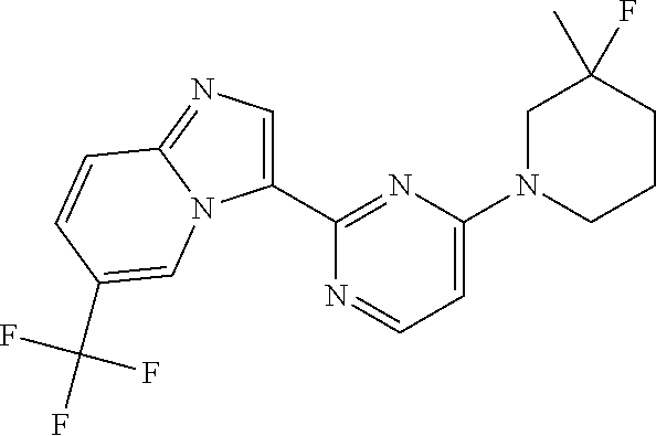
C1(C2=NC(N3CCCC(F)(C)C3)=CC=N2)=CN=C2N1C=C(C(F)(F)F)C=C2
